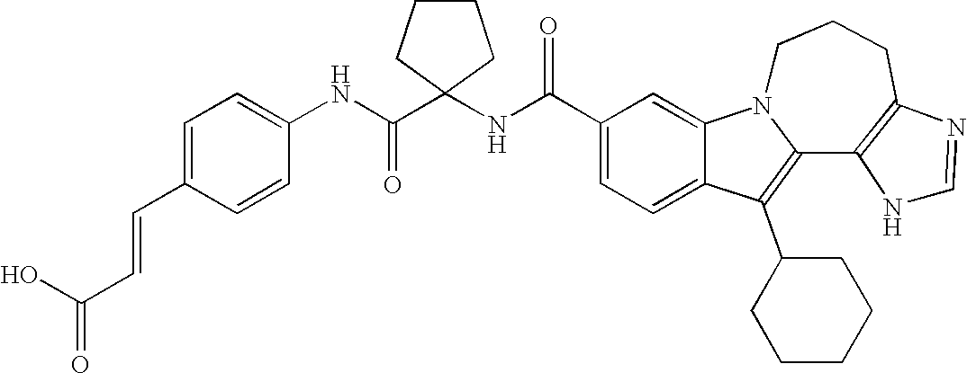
C1(C(NC2(C(NC3=CC=C(C=CC(=O)O)C=C3)=O)CCCC2)=O)=CC=C2C(=C1)N1C(=C2C2CCCCC2)C2=C(CCC1)N=CN2
